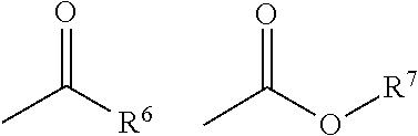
O=C(C)[R6].O=C(C)O[R7]
